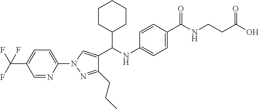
C1(N2N=C(CCC)C(C(C3CCCCC3)NC3=CC=C(C(=O)NCCC(=O)O)C=C3)=C2)=CC=C(C(F)(F)F)C=N1
